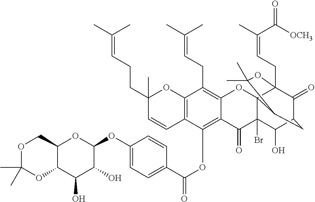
C12=C(OC(C3=CC=C(OC4C(O)C(O)C5C(O4)COC(C)(C)O5)C=C3)=O)C3=C(C(CC=C(C)C)=C1OC14C(Br)(C2=O)C(O)C2C(=O)C1(CC=C(C)C(=O)[OCH3])OC(C)(C)C4C2)OC(C)(CCC=C(C)C)C=C3
